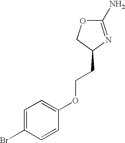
C1(CCOC2=CC=C(Br)C=C2)N=C(N)OC1
